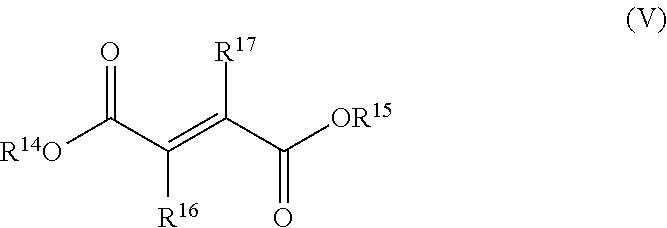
[R14O]C(=O)C(=C([R17])C([OR15])=O)[R16]
